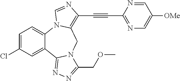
C1=C(Cl)C=C2C(=C1)N1C(=C(C#CC3=NC=C([OMe])C=N3)N=C1)CN1C2=NN=C1COC
